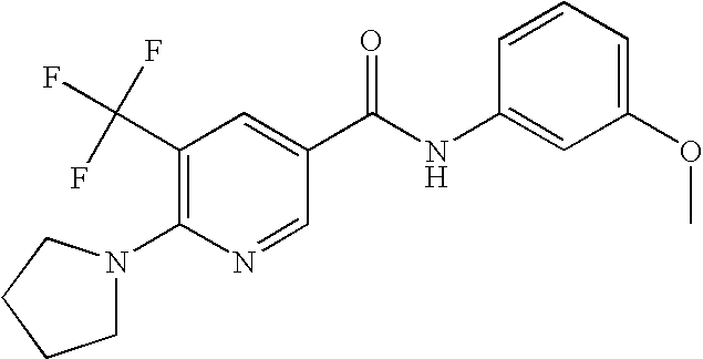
C1(C(F)(F)F)=C(N2CCCC2)N=CC(C(NC2=CC(OC)=CC=C2)=O)=C1
